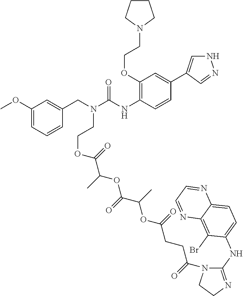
C1CCN(CCOC2=C(NC(N(CC3=CC(OC)=CC=C3)CCOC(C(OC(C(OC(CCC(N3C(NC4=CC=C5C(=C4Br)N=CC=N5)=NCC3)=O)=O)C)=O)C)=O)=O)C=CC(C3=CNN=C3)=C2)C1
